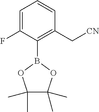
C1=C(F)C(B2OC(C)(C)C(C)(C)O2)=C(C[CN])C=C1
